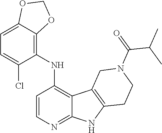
C1(NC2=C3C(=NC=C2)NC2=C3CN(C(=O)C(C)C)CC2)=C2C(=CC=C1Cl)OCO2
